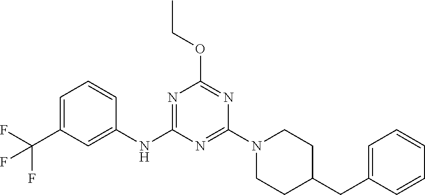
FC(C1=CC=CC(NC2=NC(OCC)=NC(N3CCC(CC4=CC=CC=C4)CC3)=N2)=C1)(F)F
